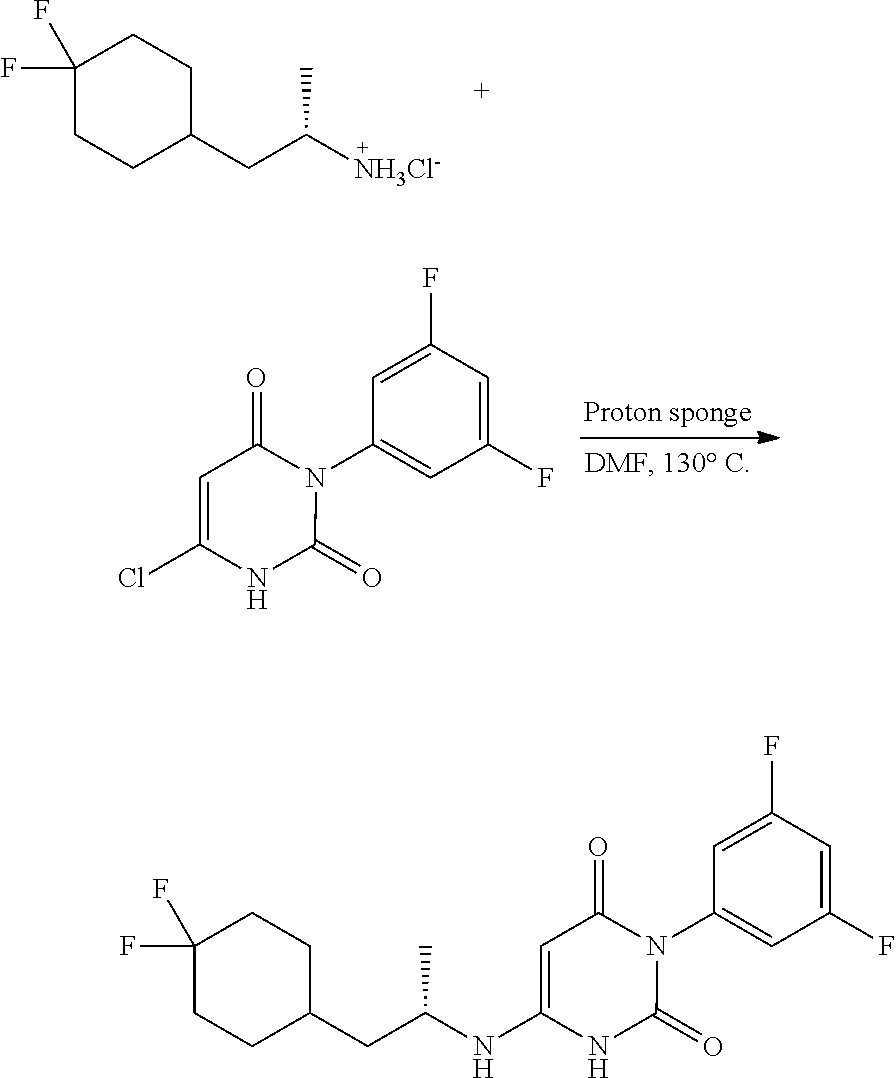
C(C)([NH3Cl-])CC1CCC(F)(F)CC1.C1(F)=CC(F)=CC(N2C(=O)C=C(Cl)NC2=O)=C1.C(C)(CC1CCC(F)(F)CC1)NC1=CC(=O)N(C2=CC(F)=CC(F)=C2)C(=O)N1
